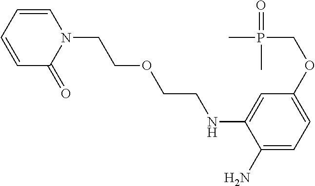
C1=CN(CCOCCNC2=CC(OCP(C)(=O)C)=CC=C2N)C(=O)C=C1
